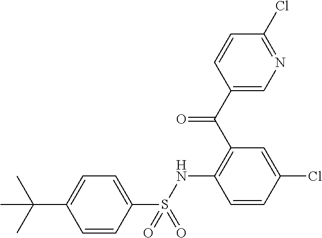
C1=CC(S(NC2=C(C(C3=CN=C(Cl)C=C3)=O)C=C(Cl)C=C2)(=O)=O)=CC=C1C(C)(C)C
